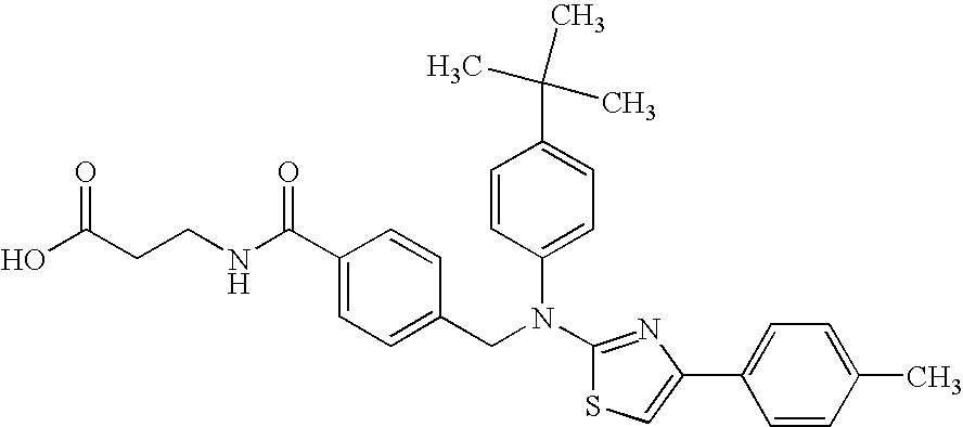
C(CCNC(C1=CC=C(CN(C2=CC=C(C(C)(C)C)C=C2)C2=NC(C3=CC=C(C)C=C3)=CS2)C=C1)=O)(O)=O
